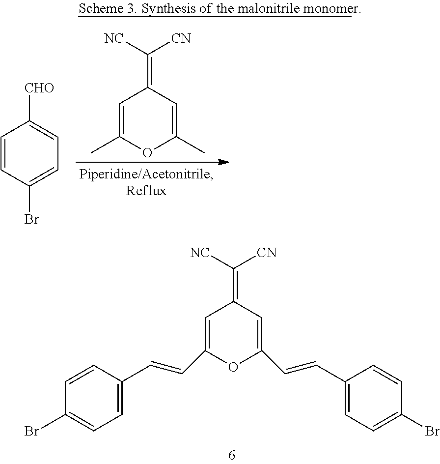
C1=C(C=CC2=CC(=C([CN])[NC])C=C(C=CC3=CC=C(Br)C=C3)O2)C=CC(Br)=C1.C1=C(C)OC(C)=CC1=C([NC])[CN].C1=CC(Br)=CC=C1[CHO]
